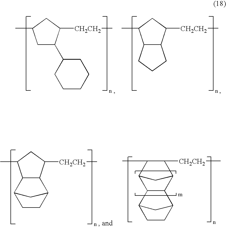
C12C(C([CH2CH2]C)CC1C)C1CCC2C1.C12CCC(C1)C1C2C2C(C)C([CH2CH2]C)C1C2.C1C(C2CCCCC2)C([CH2CH2]C)CC1C.C12C(C([CH2CH2]C)CC1C)CCC2
